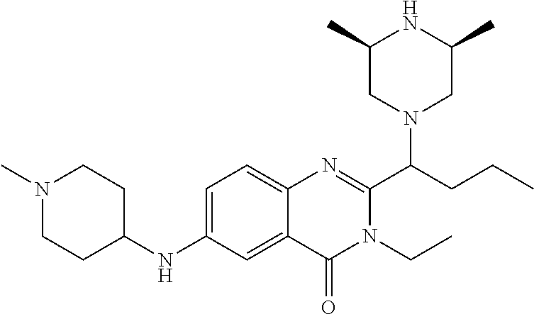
C1=C(NC2CCN(C)CC2)C=C2C(=C1)N=C(C(CCC)N1CC(C)NC(C)C1)N(CC)C2=O
